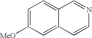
C1=C([MeO])C=C2C(=C1)C=NC=C2
